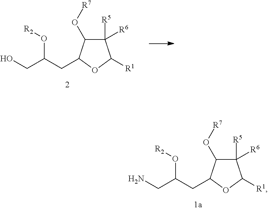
C1([R5])([R6])C(O[R7])C(CC(CO)O[R2])OC1[R1].C1([R5])([R6])C(O[R7])C(CC(CN)O[R2])OC1[R1]
